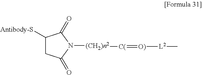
C1C([Antibody-S])C(=O)N([(CH2)n2][C(]=[O)][L2]C)C1=O
